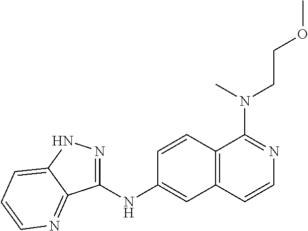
C1(NC2=CC3=C(C=C2)C(N(CCOC)C)=NC=C3)=NNC2=CC=CN=C12
